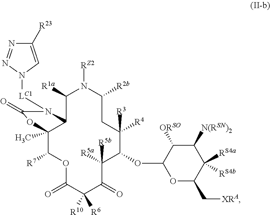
C12(C)C([R7])OC(=O)C([R6])([R10])C(=O)C([R5b])([R5a])C(OC3OC(C[XRA])C([RS4a])([RS4b])C([N(RSN)2])C3[ORSO])C([R3])([R4])CC([R2b])N([RZ2])C([R1a])C1N([LC1]N1C=C([R23])N=N1)C(=O)O2
